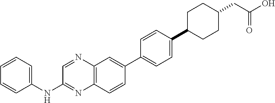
N1=C(NC2=CC=CC=C2)C=NC2=C1C=CC(C1=CC=C(C3CCC(CC(O)=O)CC3)C=C1)=C2
